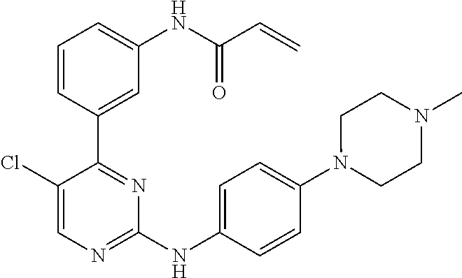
C1=C(C2=NC(NC3=CC=C(N4CCN(C)CC4)C=C3)=NC=C2Cl)C=CC=C1NC(C=C)=O
